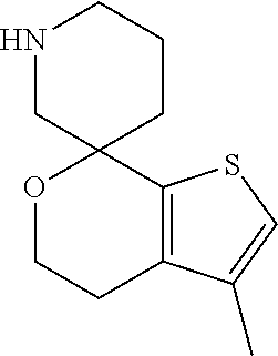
C12=C(SC=C1C)C1(OCC2)CCCNC1
